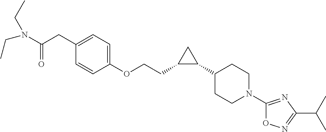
N(C(CC1=CC=C(OCCC2C(C3CCN(C4=NC(C(C)C)=NO4)CC3)C2)C=C1)=O)(CC)CC
